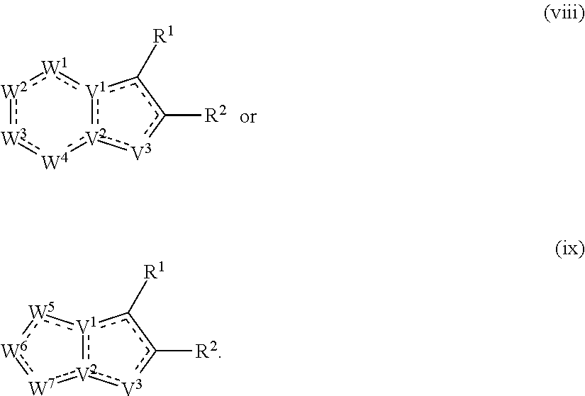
[W2]1:[W3]:[W4]:[V2]2:[V1](:[W1]:1)c([R1])c([R2])[V3]:2.[V2]12:[V1](c([R1])c([R2])[V3]:1):[W5]:[W6]:[W7]:2
